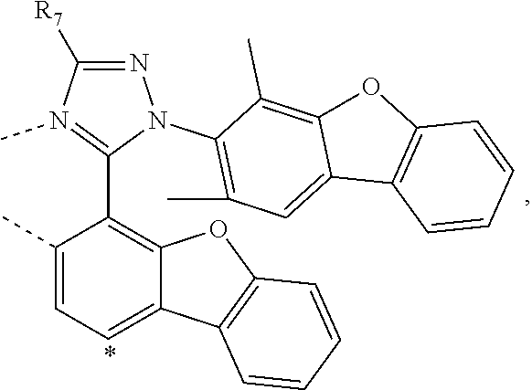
C1([R7])=NN(C2=C(C)C=C3C(=C2C)OC2=C3C=CC=C2)C(C2=C3C(=CC=C2C)C2=C(O3)C=CC=C2)=N1C
